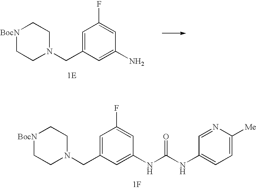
C1=C(CN2CC[BocN]CC2)C=C(N)C=C1F.[1E].C1=C(CN2CC[BocN]CC2)C=C(NC(NC2=CC=C([Me])N=C2)=O)C=C1F.[1F]
